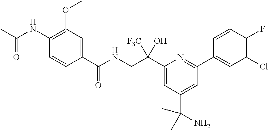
C1(C(CNC(C2=CC(OC)=C(NC(C)=O)C=C2)=O)([F3C])O)=CC(C(N)(C)C)=CC(C2=CC(Cl)=C(F)C=C2)=N1
